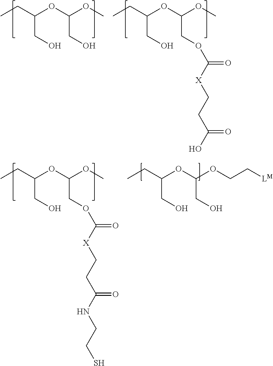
CCC(OC(OCC[LM])CO)CO.CCC(OC(OC)COC(=O)[X]CCC(NCCS)=O)CO.CCC(OC(OC)CO)CO.CCC(OC(OC)COC(=O)[X]CCC(O)=O)CO
